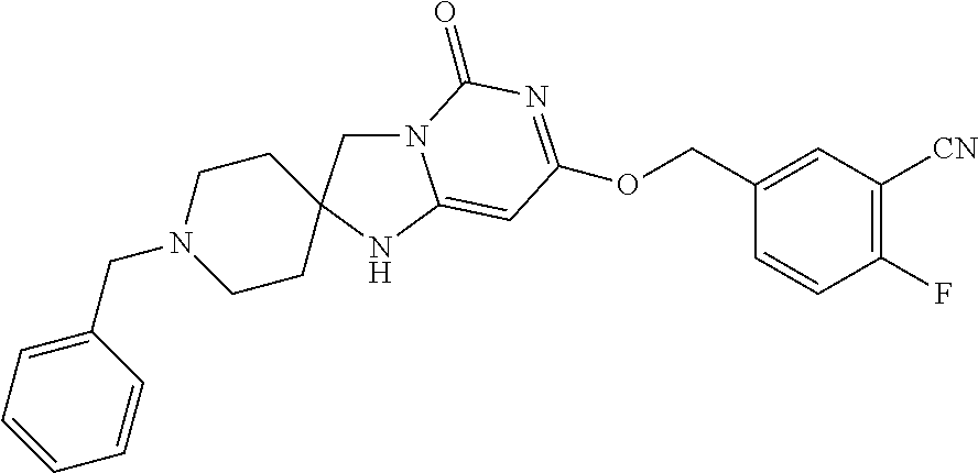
N12CC3(NC1=CC(OCC1=CC([CN])=C(F)C=C1)=NC2=O)CCN(CC1=CC=CC=C1)CC3
